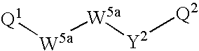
[Q1][W5a][W5a][Y2][Q2]
